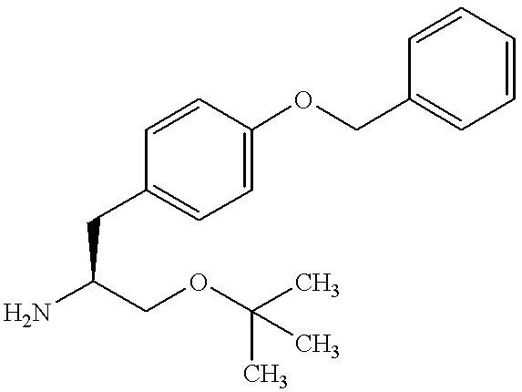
NC(COC(C)(C)C)CC1=CC=C(OCC2=CC=CC=C2)C=C1
